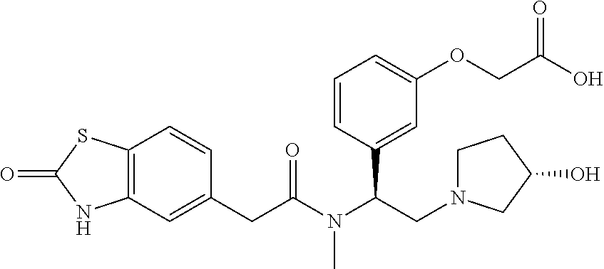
C12=C(C=C(CC(N(C(CN3CCC(O)C3)C3=CC(OCC(O)=O)=CC=C3)C)=O)C=C1)NC(=O)S2
